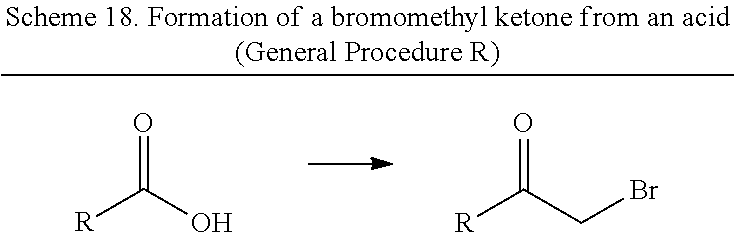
[R]C(O)=O.[R]C(CBr)=O
